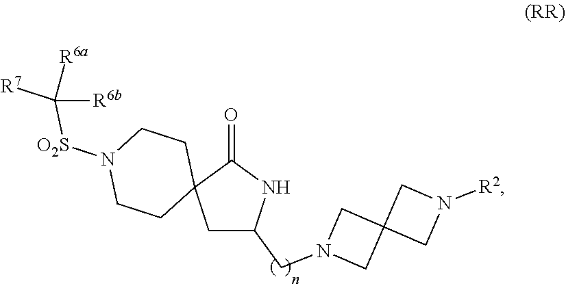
O=C1C2(CC(CN3CC4(C3)CN([R2])C4)N1)CCN([O2S]C([R7])([R6b])[R6a])CC2
